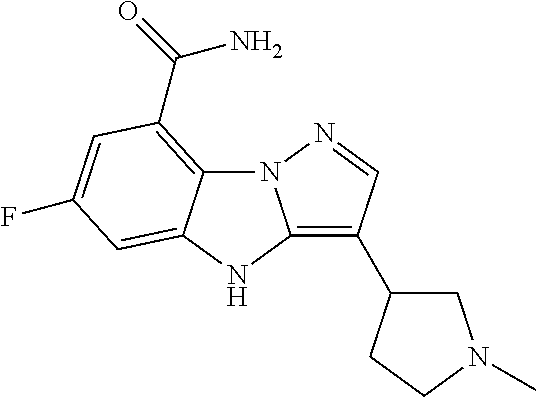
C12=C(C(=O)N)C=C(F)C=C1NC1=C(C3CN(C)CC3)C=NN21
